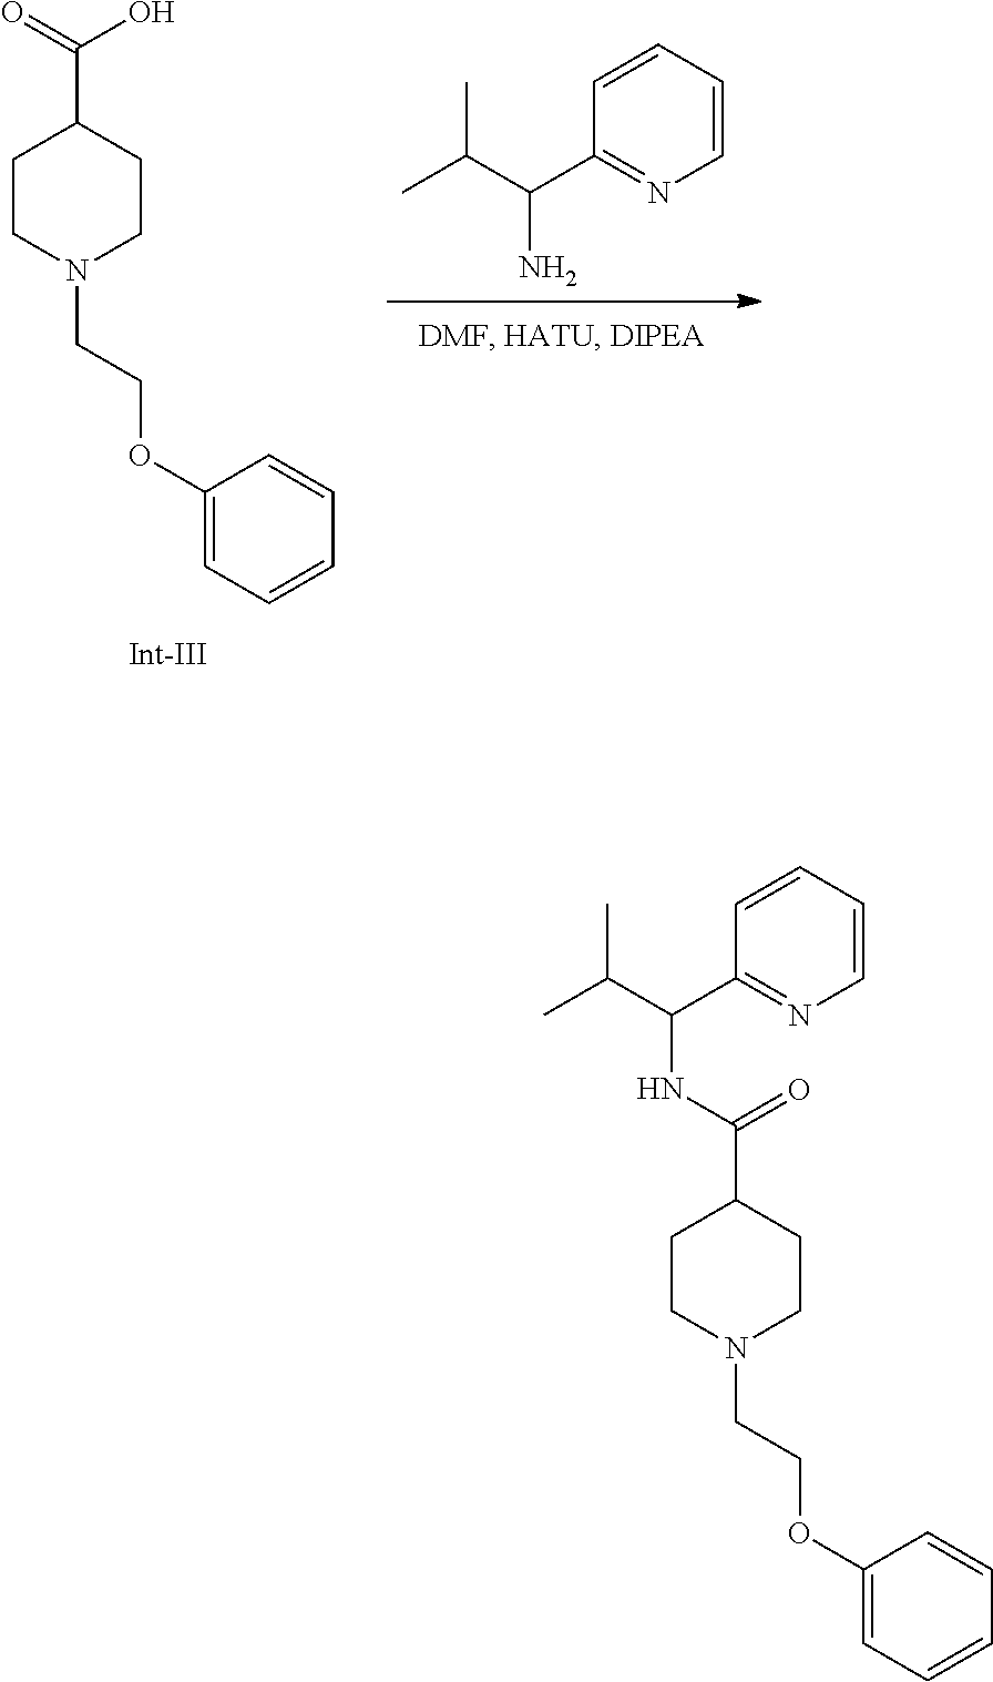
C1CN(CCOC2=CC=CC=C2)CCC1C(=O)O.CC(C)C(C1=NC=CC=C1)N.C1CN(CCOC2=CC=CC=C2)CCC1C(NC(C(C)C)C1=NC=CC=C1)=O
